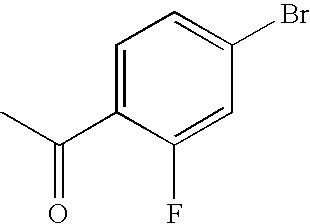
C1(F)=CC(Br)=CC=C1C(C)=O
